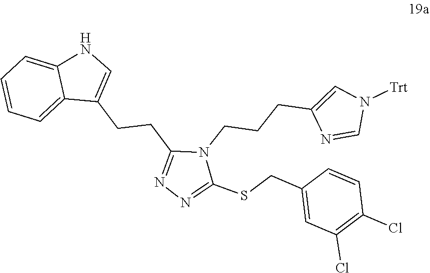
N1=C(SCC2=CC(Cl)=C(Cl)C=C2)N(CCCC2=CN([Trt])C=N2)C(CCC2=CNC3=CC=CC=C23)=N1
